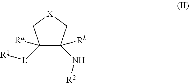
C1([L][R1])([Ra])C(N[R2])([Rb])C[X]C1
